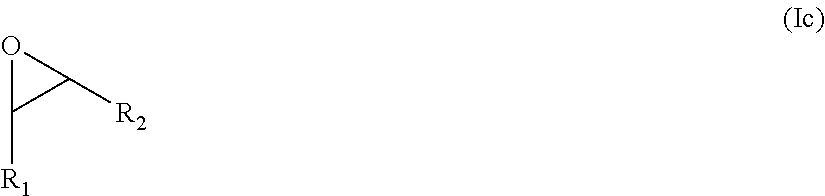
O1C([R1])C1[R2]
